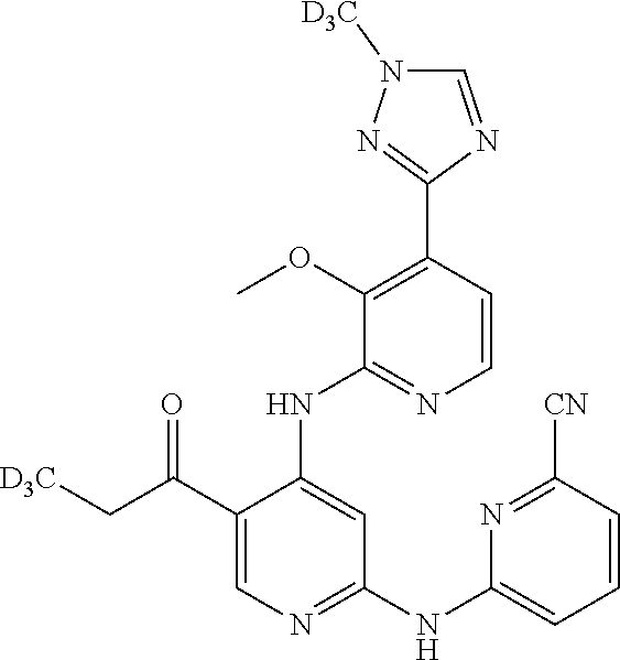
C1=CC(C2=NN([D3C])C=N2)=C(OC)C(NC2=CC(NC3=CC=CC([CN])=N3)=NC=C2C(C[D3C])=O)=N1
